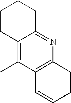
C1(C)=C2C(=NC3=C1C=CC=C3)CCCC2
